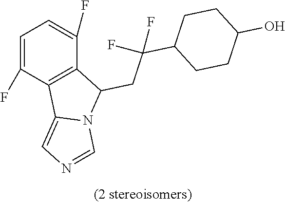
C1=C(F)C2=C(C(F)=C1)C(CC(C1CCC(O)CC1)(F)F)N1C2=CN=C1
